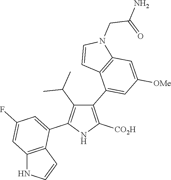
C1(C2=CC([OMe])=CC3=C2C=CN3CC(N)=O)=C([CO2H])NC(C2=CC(F)=CC3=C2C=CN3)=C1C(C)C
